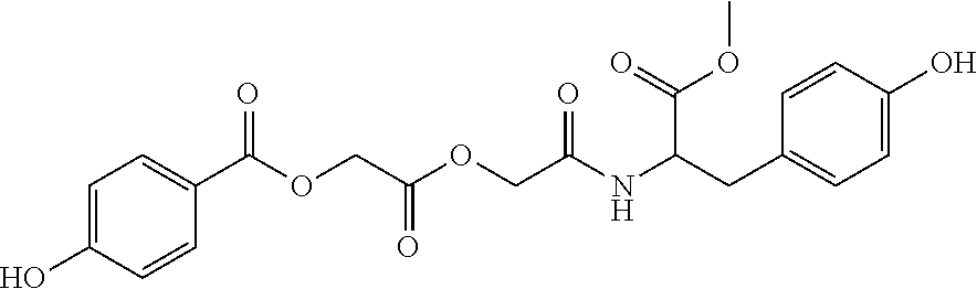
C1=C(O)C=CC(C(OCC(OCC(NC(CC2=CC=C(O)C=C2)C(=O)OC)=O)=O)=O)=C1
